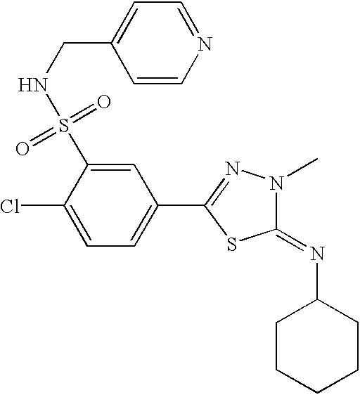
C1=C(Cl)C(S(NCC2=CC=NC=C2)(=O)=O)=CC(C2=NN(C)C(=NC3CCCCC3)S2)=C1
